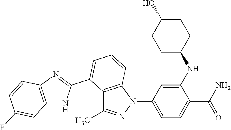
C12=C(N(C3=CC=C(C(N)=O)C(NC4CCC(O)CC4)=C3)N=C1C)C=CC=C2C1=NC2=C(N1)C=C(F)C=C2
